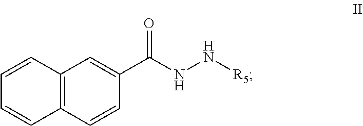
C12=C(C=CC(C(NN[R5])=O)=C1)C=CC=C2
